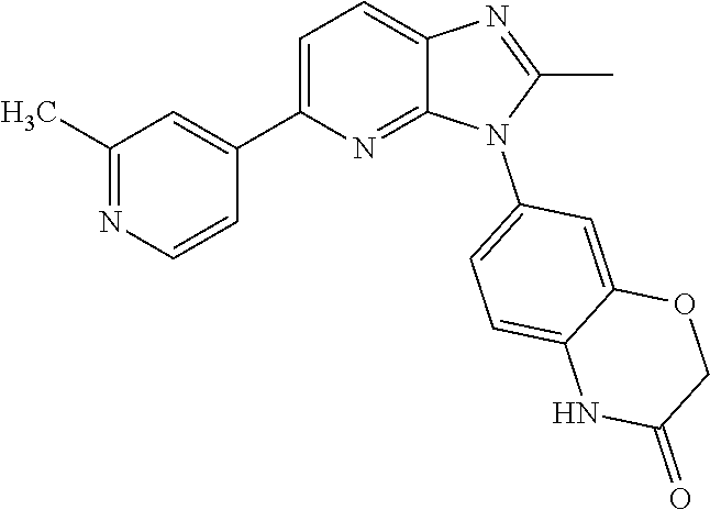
C1(C)=NC2=CC=C(C3=CC(C)=NC=C3)N=C2N1C1=CC=C2C(=C1)OCC(=O)N2
